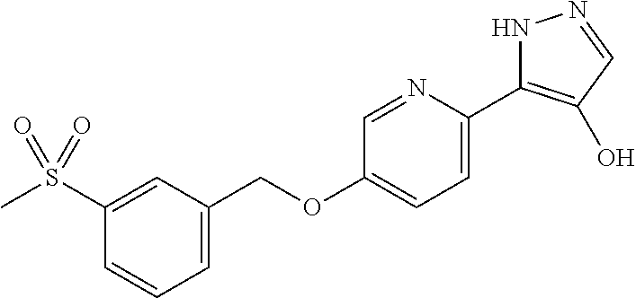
CS(C1=CC(COC2=CC=C(C3=C(O)C=NN3)N=C2)=CC=C1)(=O)=O
